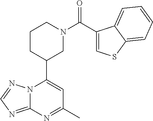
N12C(=NC=N1)N=C(C)C=C2C1CN(C(=O)C2=CSC3=CC=CC=C23)CCC1
